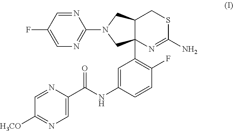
N1=CC(F)=CN=C1N1CC2(C3=C(F)C=CC(NC(C4=CN=C([H3CO])C=N4)=O)=C3)C(C1)CSC(N)=N2
